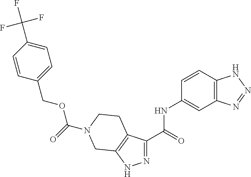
C1=CC(NC(=O)C2=NNC3=C2CCN(C(OCC2=CC=C(C(F)(F)F)C=C2)=O)C3)=CC2=C1NN=N2
